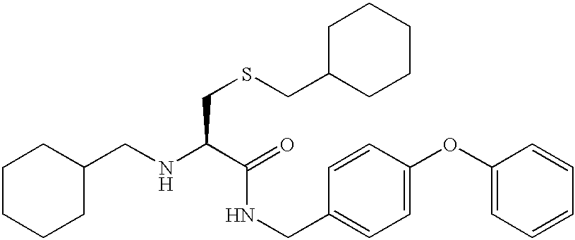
C1(CNC(C(=O)NCC2=CC=C(OC3=CC=CC=C3)C=C2)CSCC2CCCCC2)CCCCC1
